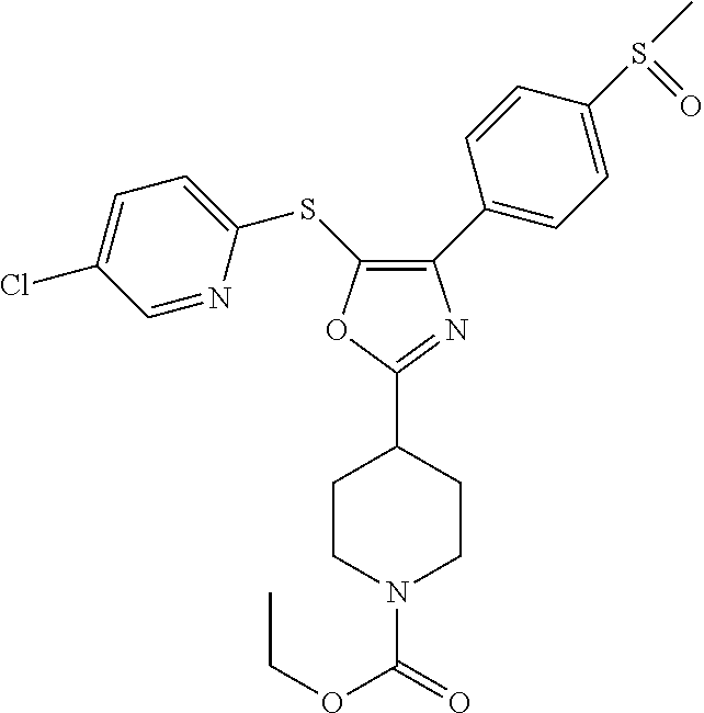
C1(C2=CC=C(S(C)=O)C=C2)=C(SC2=CC=C(Cl)C=N2)OC(C2CCN(C(OCC)=O)CC2)=N1
